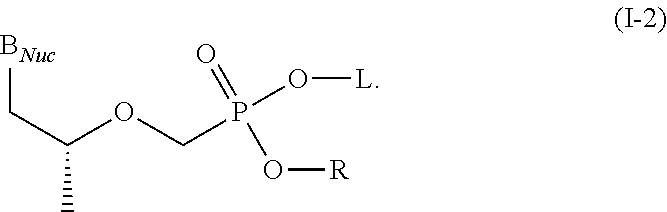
[BNuc]CC(C)OCP(O[L])(=O)O[R]
